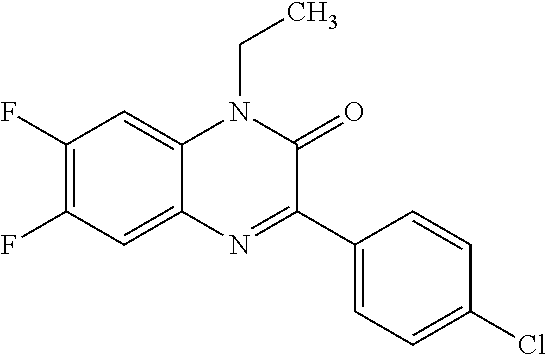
C1(F)=C(F)C=C2C(=C1)N(CC)C(=O)C(C1=CC=C(Cl)C=C1)=N2
